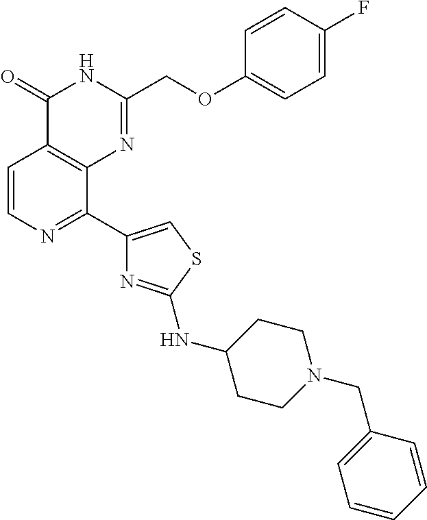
C1=CN=C(C2=CSC(NC3CCN(CC4=CC=CC=C4)CC3)=N2)C2=C1C(=O)NC(COC1=CC=C(F)C=C1)=N2
